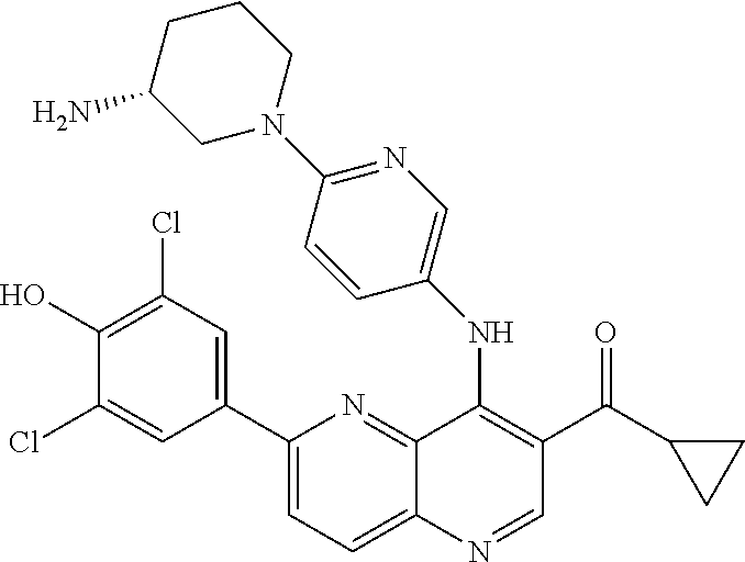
C12=NC(C3=CC(Cl)=C(O)C(Cl)=C3)=CC=C1N=CC(C(C1CC1)=O)=C2NC1=CN=C(N2CCCC(N)C2)C=C1
